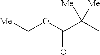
C(C(C)([Me])[Me])(OC[Me])=O
